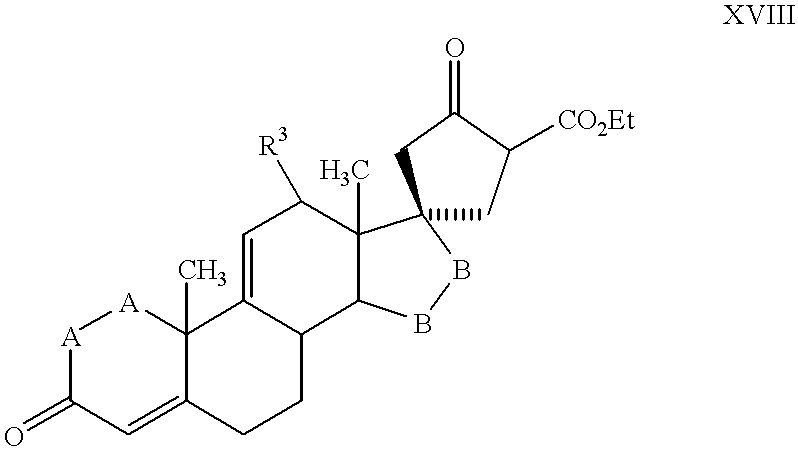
[A]1C(=O)C=C2C(C)([A]1)C1=CC([R3])C3(C)C(C1CC2)BBC31CC([CO2Et])C(=O)C1
